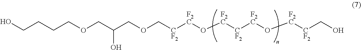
C(CCOCC(COC[CF2][F2C]O[F2C][CF2][F2C]O[F2C][CF2]CO)O)CO
